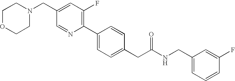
C1(CN2CCOCC2)=CC(F)=C(C2=CC=C(CC(NCC3=CC=CC(F)=C3)=O)C=C2)N=C1
